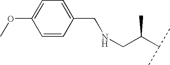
C1=CC(CNCC(C(C)C)C)=CC=C1OC
